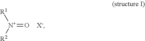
[N+](=O)([R2])[R1]
